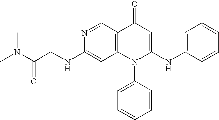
C1(NCC(N(C)C)=O)=CC2=C(C=N1)C(=O)C=C(NC1=CC=CC=C1)N2C1=CC=CC=C1
